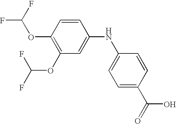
C1(OC(F)F)=C(OC(F)F)C=C(NC2=CC=C(C(=O)O)C=C2)C=C1
